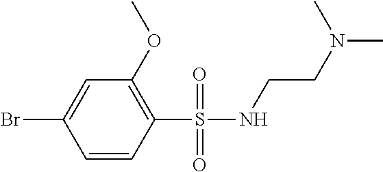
C1=CC(S(=O)(=O)NCCN(C)C)=C(OC)C=C1Br
